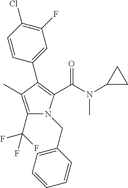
C1(C2=C(C(N(C3CC3)C)=O)N(CC3=CC=CC=C3)C(C(F)(F)F)=C2C)=CC(F)=C(Cl)C=C1
